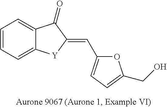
C1=CC=C2C(=C1)C(=O)C(=CC1=CC=C(CO)O1)[Y]2
